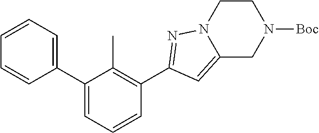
C1(C2=CC=CC(C3=NN4C(=C3)CN([Boc])CC4)=C2C)=CC=CC=C1
